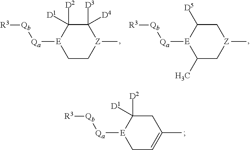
C1C[Z](C)C([D3])([D4])C([D2])([D1])[E]1[Qa][Qb][R3].C1(C)C[Z](C)CC([D5])[E]1[Qa][Qb][R3].C1C=C(C)CC([D2])([D1])[E]1[Qa][Qb][R3]
